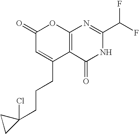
C1(=O)C=C(CCCC2(Cl)CC2)C2=C(O1)N=C(C(F)F)NC2=O
